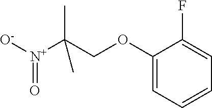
[N+](C(COC1=CC=CC=C1F)(C)C)([O-])=O
